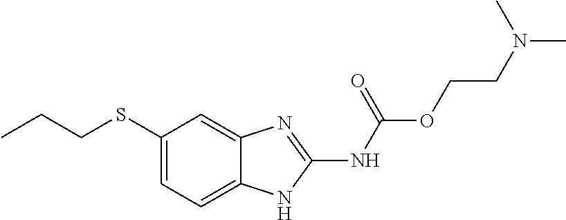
C1(SCCC)=CC=C2C(=C1)N=C(NC(OCCN(C)C)=O)N2
